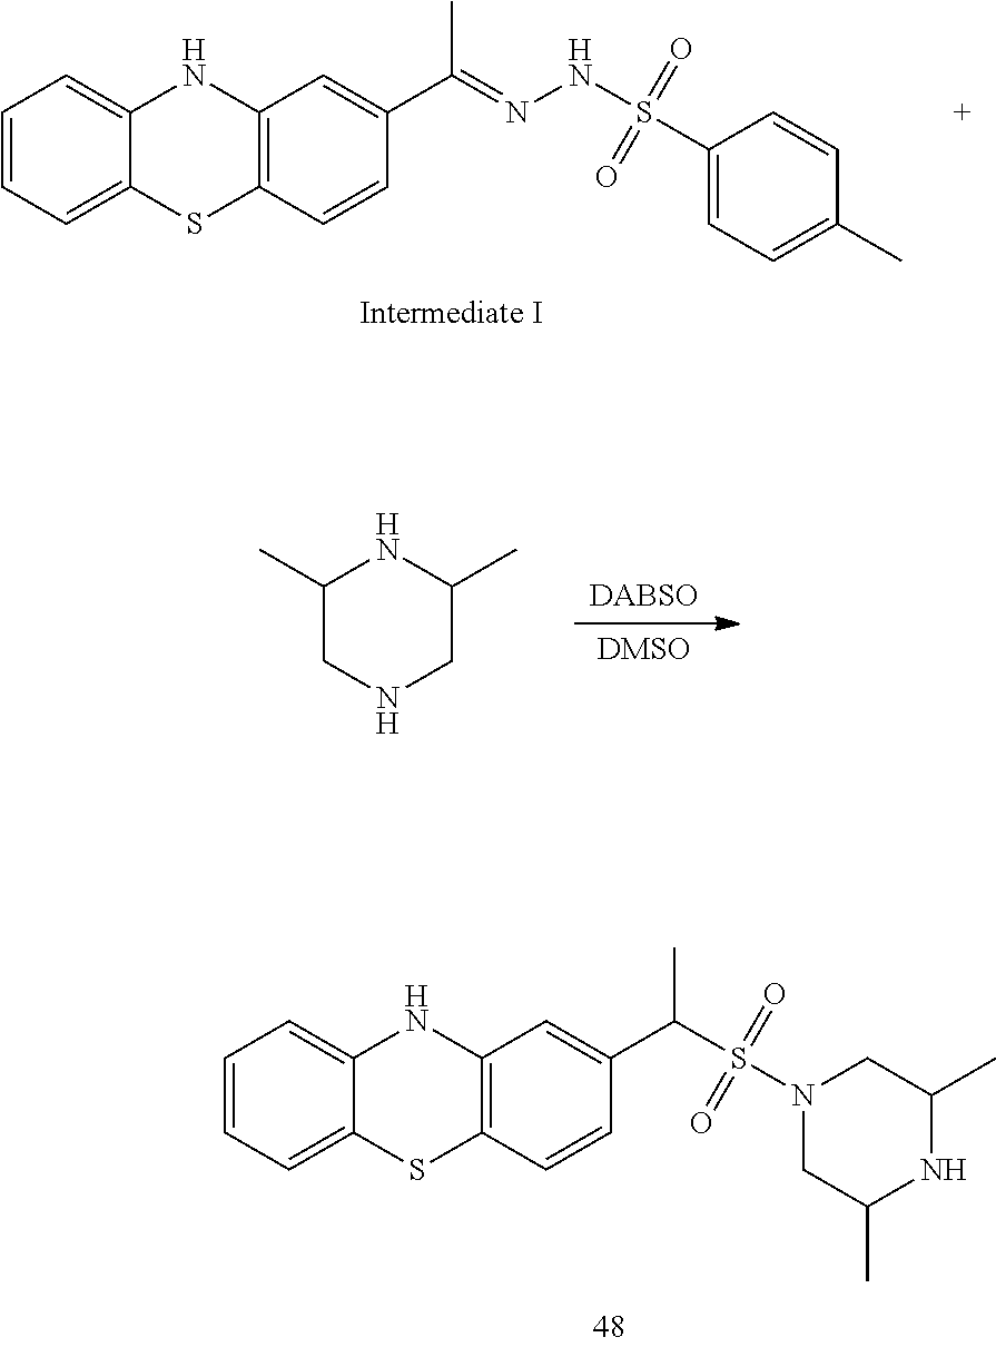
C1(C)NC(C)CN(S(=O)(=O)C(C2=CC3=C(SC4=CC=CC=C4N3)C=C2)C)C1.CC(=NNS(=O)(=O)C1=CC=C(C)C=C1)C1=CC2=C(SC3=CC=CC=C3N2)C=C1.[DABSO].[DMSO].C1(C)CNCC(C)N1
